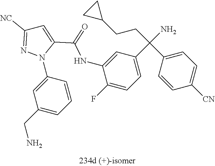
C1=CC(N2C(C(NC3=CC(C(N)(CCC4CC4)C4=CC=C([CN])C=C4)=CC=C3F)=O)=CC([NC])=N2)=CC(CN)=C1
